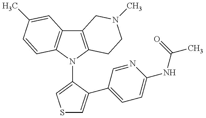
C12=C(N(C3=CSC=C3C3=CC=C(NC(C)=O)N=C3)C3=C1C=C(C)C=C3)CCN(C)C2
